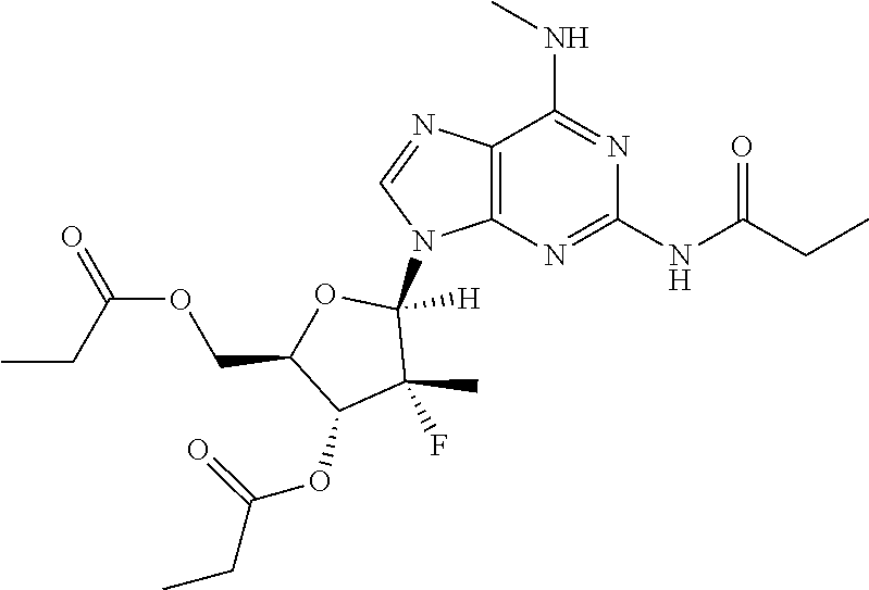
C(C1C(OC(CC)=O)C(C)(F)C([H])(N2C=NC3=C2N=C(NC(CC)=O)N=C3NC)O1)OC(CC)=O
